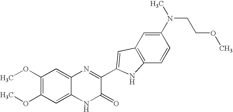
C1=C2C(=CC(OC)=C1OC)N=C(C1=CC3=C(C=CC(N(CCOC)C)=C3)N1)C(=O)N2
